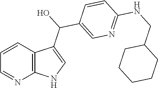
C1=CC2=C(N=C1)NC=C2C(C1=CN=C(NCC2CCCCC2)C=C1)O
